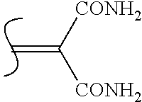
C=C([CONH2])[CONH2]
